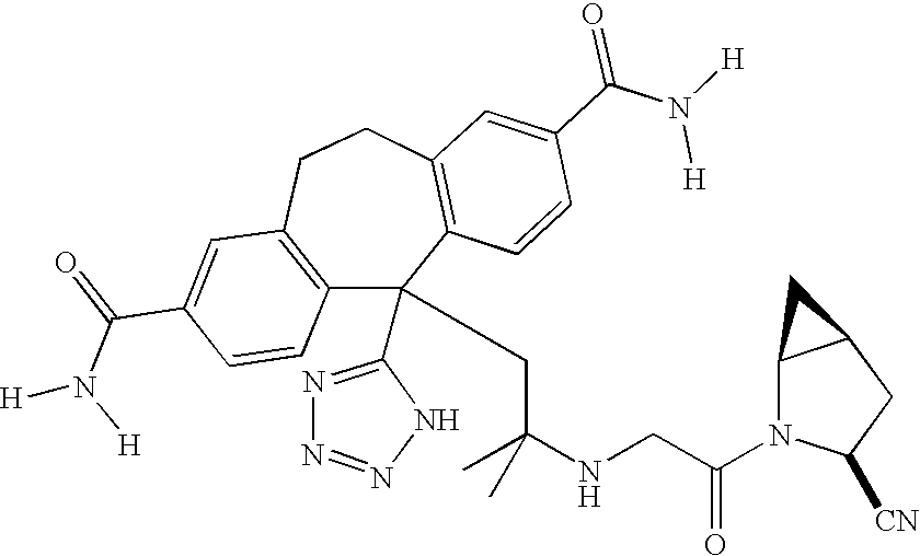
C1(C(=O)N([H])[H])=CC2=C(C=C1)C(C1=NN=NN1)(CC(NCC(N1C([CN])CC3C1C3)=O)(C)C)C1=C(CC2)C=C(C(N([H])[H])=O)C=C1
